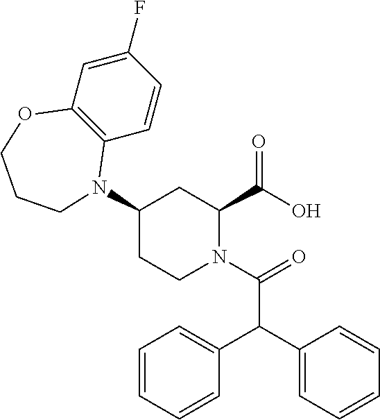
C1(F)=CC2=C(C=C1)N(C1CC(C(O)=O)N(C(=O)C(C3=CC=CC=C3)C3=CC=CC=C3)CC1)CCCO2
